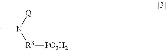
CN([R3][PO3H2])[Q]
